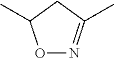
N1=C(C)CC(C)O1
